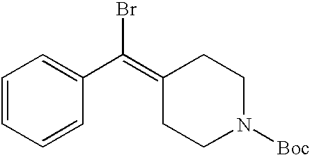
C1=CC=CC(C(=C2CCN([Boc])CC2)Br)=C1
